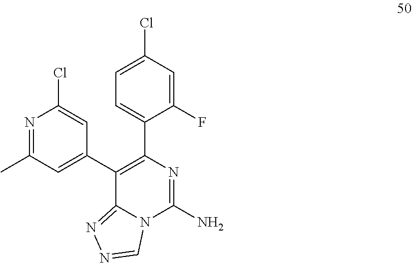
C12=NN=CN1C(N)=NC(C1=CC=C(Cl)C=C1F)=C2C1=CC(C)=NC(Cl)=C1
